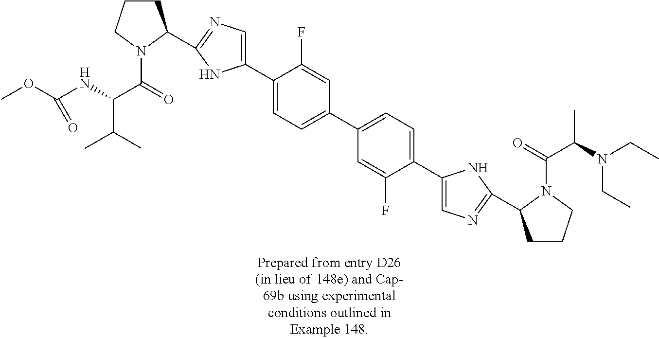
C1CCN(C(=O)C(NC(OC)=O)C(C)C)C1C1=NC=C(C2=CC=C(C3=CC=C(C4=CN=C(C5CCCN5C(=O)C(N(CC)CC)C)N4)C(F)=C3)C=C2F)N1
